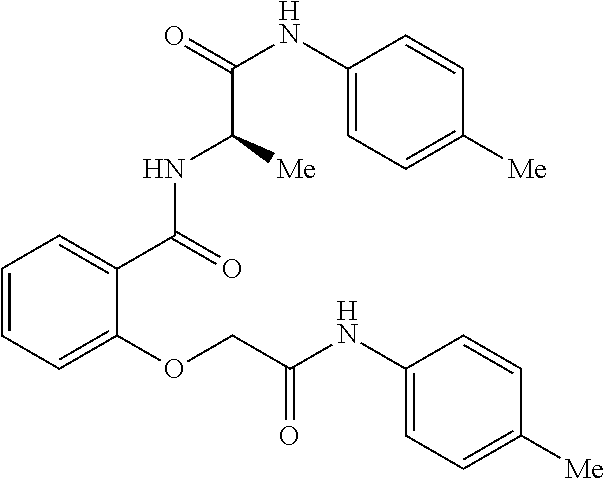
C1=CC=C(OCC(NC2=CC=C([Me])C=C2)=O)C(C(NC(C(NC2=CC=C([Me])C=C2)=O)[Me])=O)=C1
